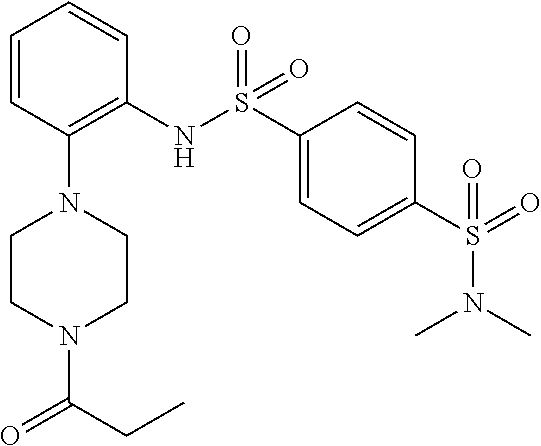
C(=O)(N1CCN(C2=C(NS(=O)(=O)C3=CC=C(S(=O)(=O)N(C)C)C=C3)C=CC=C2)CC1)CC
